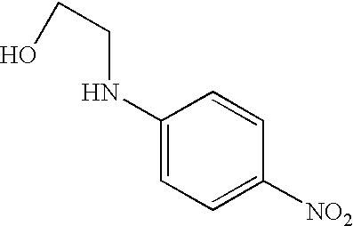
C1([NO2])=CC=C(NCCO)C=C1
